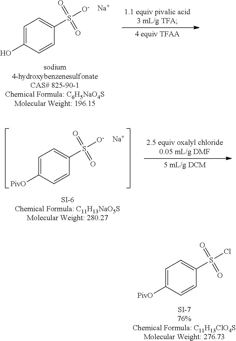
[SI-776%Chemical Formula: C11H13ClO4SMolecular Weight: 276.73].[PivO]C1=CC=C(S(Cl)(=O)=O)C=C1.[sodium4-hydroxybenzenesulfonateCAS# 825-90-1Chemical Formula: C6H5NaO4SMolecular Weight: 196.15].OC1=CC=C(S([O-])(=O)=O)C=C1.[Na].[SI-6Chemical Formula: C11H13NaO5SMolecular Weight: 280.27].[PivO]C1=CC=C(S([O-])(=O)=O)C=C1.[Na]
